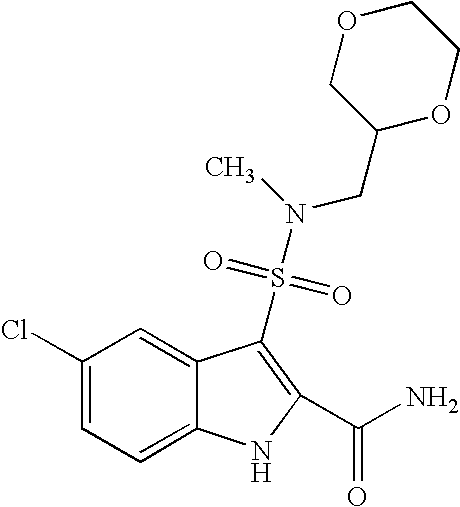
C1(Cl)=CC=C2C(=C1)C(S(N(CC1OCCOC1)C)(=O)=O)=C(C(N)=O)N2
